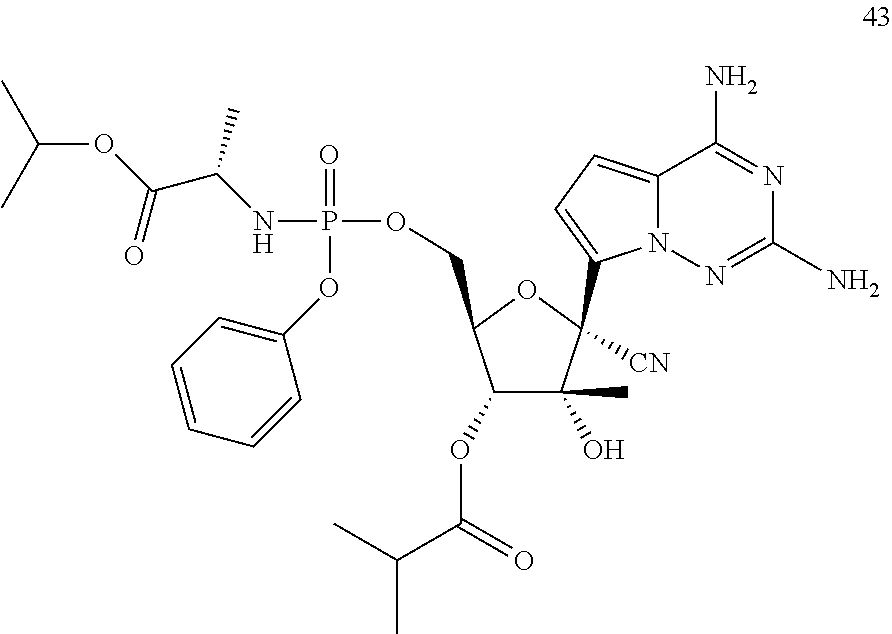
N(P(OCC1C(OC(C(C)C)=O)C(O)(C)C([CN])(C2=CC=C3N2N=C(N)N=C3N)O1)(=O)OC1=CC=CC=C1)C(C(OC(C)C)=O)C
